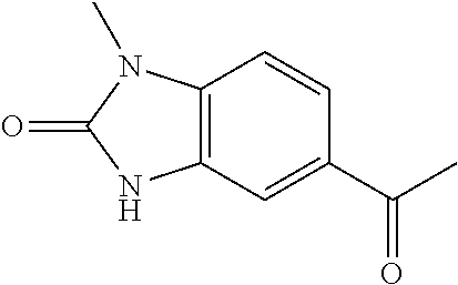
C12=C(C=C(C(C)=O)C=C1)NC(=O)N2C
